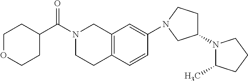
C1OCCC(C(N2CCC3=C(C2)C=C(N2CCC(N4C(C)CCC4)C2)C=C3)=O)C1
